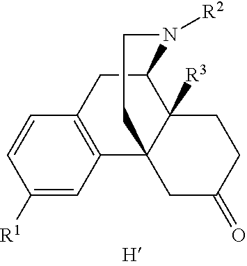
C1([R1])=CC2=C(C=C1)CC1C3([R3])C2(CC(=O)CC3)CCN1[R2]
